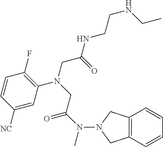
N(C(CN(CC(=O)NCCNCC)C1=C(F)C=CC([NC])=C1)=O)(C)N1CC2=C(C1)C=CC=C2
